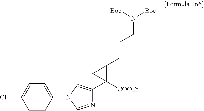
C1(Cl)=CC=C(N2C=C(C3([COOEt])C(CCCN([Boc])[Boc])C3)N=C2)C=C1
